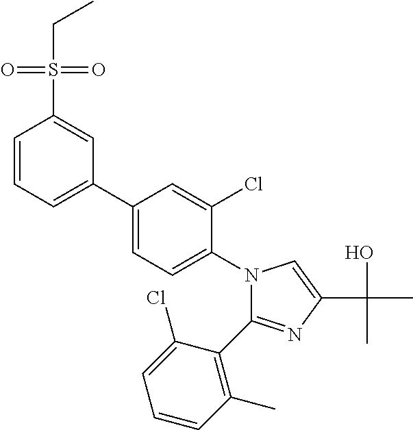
N1(C2=CC=C(C3=CC=CC(S(=O)(=O)CC)=C3)C=C2Cl)C(C2=C(C)C=CC=C2Cl)=NC(C(O)(C)C)=C1
